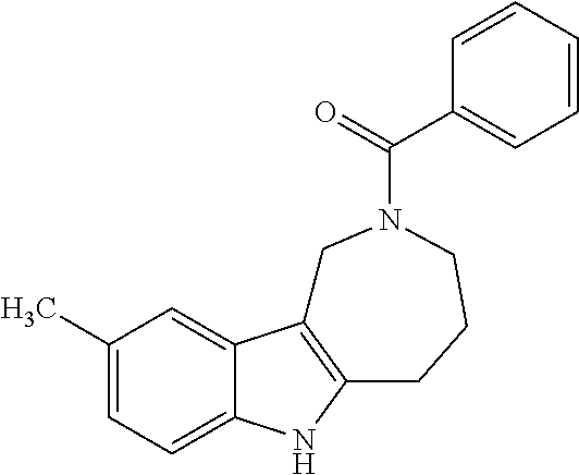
C1(C)=CC=C2C(=C1)C1=C(N2)CCCN(C(C2=CC=CC=C2)=O)C1
